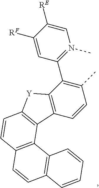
C1=C([RE])C([RF])=CC(C2=C(C)C=CC3=C2[Y]C2=C3C3=C(C=C2)C=CC2=C3C=CC=C2)=N1C
